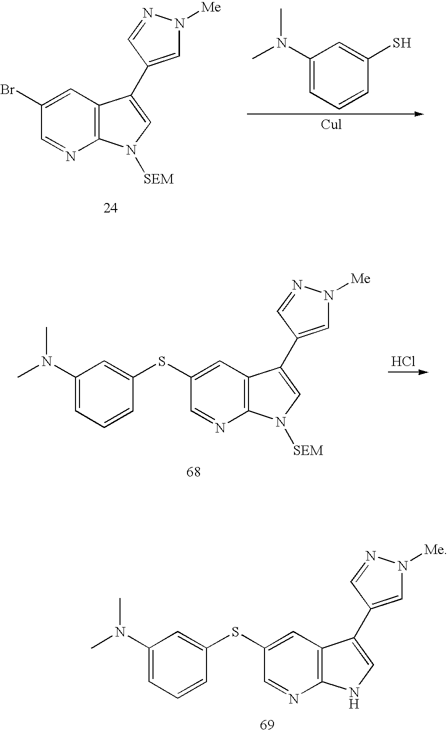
C1=C(Br)C=NC2=C1C(C1=CN([Me])N=C1)=CN2[SEM].C1(N(C)C)=CC=CC(S)=C1.C1=C(SC2=CC(N(C)C)=CC=C2)C=NC2=C1C(C1=CN([Me])N=C1)=CN2[SEM].Cl.C1=C(SC2=CC(N(C)C)=CC=C2)C=NC2=C1C(C1=CN([Me])N=C1)=CN2
